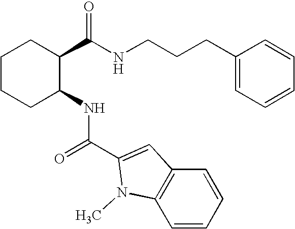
C1CCC(NC(=O)C2=CC3=C(C=CC=C3)N2C)C(C(NCCCC2=CC=CC=C2)=O)C1
